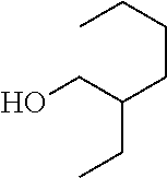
CCCCC(CO)CC
